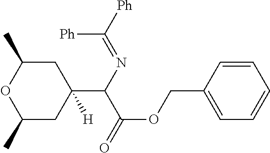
C1(C)CC(C(C(OCC2=CC=CC=C2)=O)N=C([Ph])[Ph])([H])CC(C)O1
